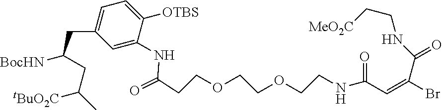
C1([OTBS])=CC=C(CC([BocHN])CC(C)[tBuO2C])C=C1NC(=O)CCOCCOCCNC(C=C(Br)C(=O)NCC[MeO2C])=O
